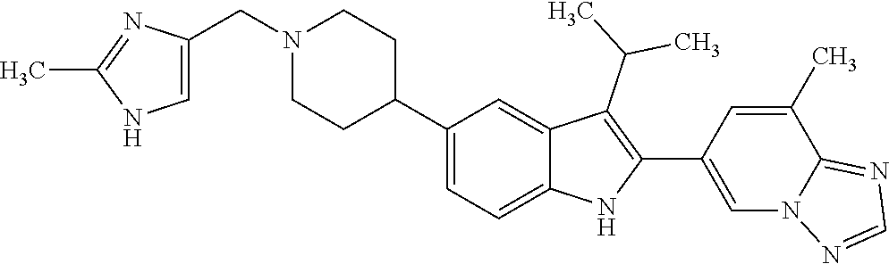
C1(C2CCN(CC3=CNC(C)=N3)CC2)=CC=C2C(=C1)C(C(C)C)=C(C1=CN3C(=NC=N3)C(C)=C1)N2
